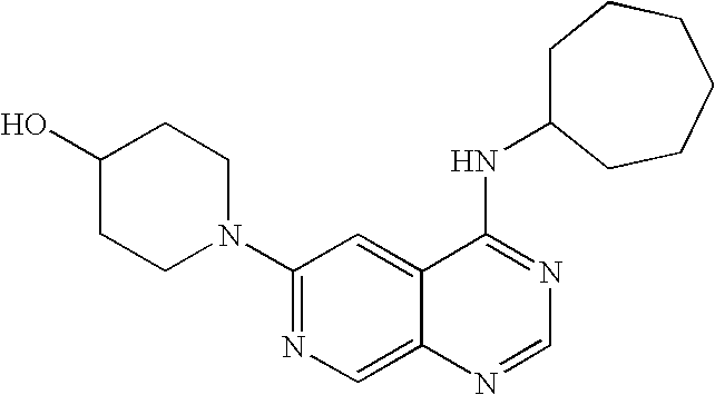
C1(N2CCC(O)CC2)=NC=C2C(=C1)C(NC1CCCCCC1)=NC=N2
